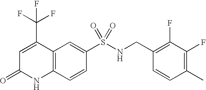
C1(S(NCC2=C(F)C(F)=C(C)C=C2)(=O)=O)=CC2=C(C=C1)NC(=O)C=C2C(F)(F)F
